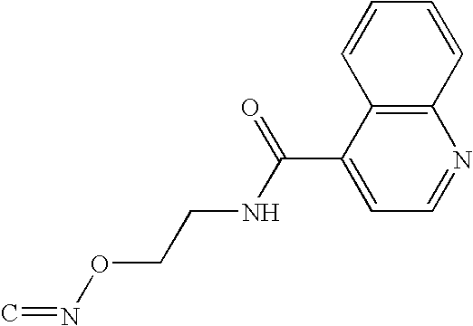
C1=NC2=C(C(C(NCCON=C)=O)=C1)C=CC=C2
